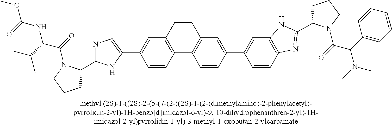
C1C(C2=NC=C(C3=CC4=C(C=C3)C3=C(CC4)C=C(C4=CC5=C(C=C4)N=C(C4CCCN4C(=O)C(C4=CC=CC=C4)N(C)C)N5)C=C3)N2)N(C(C(NC(=O)OC)C(C)C)=O)CC1
